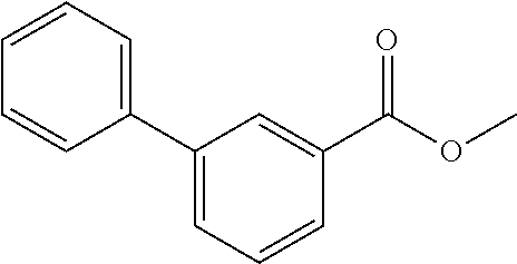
C1=CC(C2=CC=CC(C(OC)=O)=C2)=CC=C1
